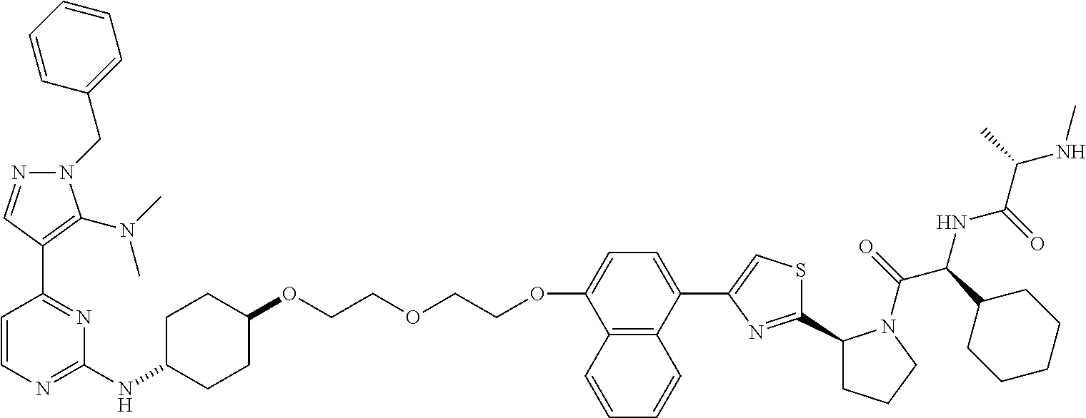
C1=CN=C(NC2CCC(OCCOCCOC3=CC=C(C4=CSC(C5CCCN5C(=O)C(C5CCCCC5)NC(C(C)NC)=O)=N4)C4=C3C=CC=C4)CC2)N=C1C1=C(N(C)C)N(CC2=CC=CC=C2)N=C1
